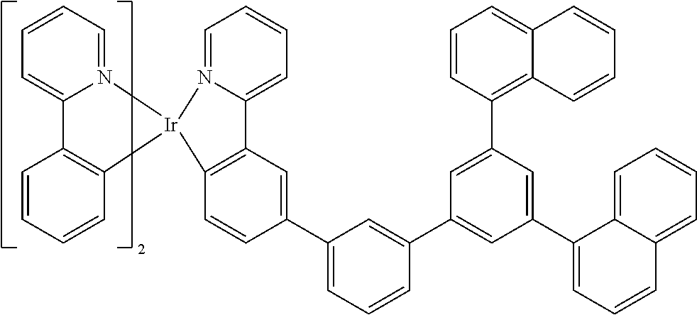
C12=CC=CC=N1[Ir]1(C3=C2C=C(C2=CC=CC(C4=CC(C5=CC=CC6=CC=CC=C56)=CC(C5=C6C(=CC=C5)C=CC=C6)=C4)=C2)C=C3)N2=CC=CC=C2C2=C1C=CC=C2
